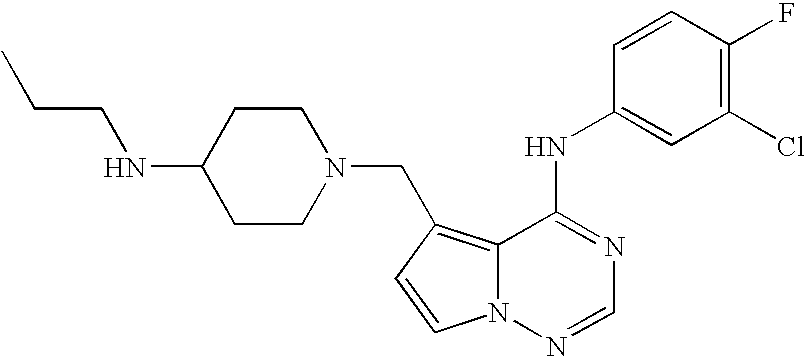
CCCNC1CCN(CC2=C3N(N=CN=C3NC3=CC(Cl)=C(F)C=C3)C=C2)CC1
